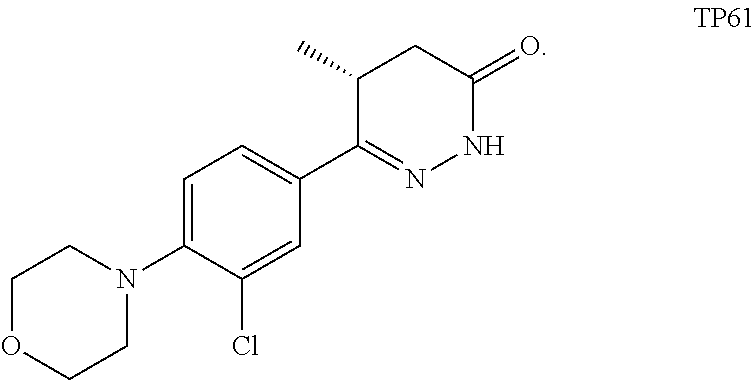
C1=C(N2CCOCC2)C(Cl)=CC(C2=NNC(=O)CC2C)=C1
